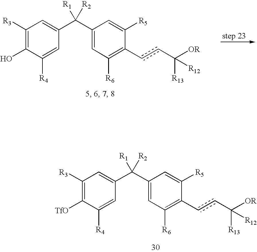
C1([R3])=C(O)C([R4])=CC(C(C2=CC([R6])=C(ccC([OR])([R13])[R12])C([R5])=C2)([R1])[R2])=C1.C1([R3])=C([TfO])C([R4])=CC(C(C2=CC([R6])=C(ccC([OR])([R13])[R12])C([R5])=C2)([R1])[R2])=C1
